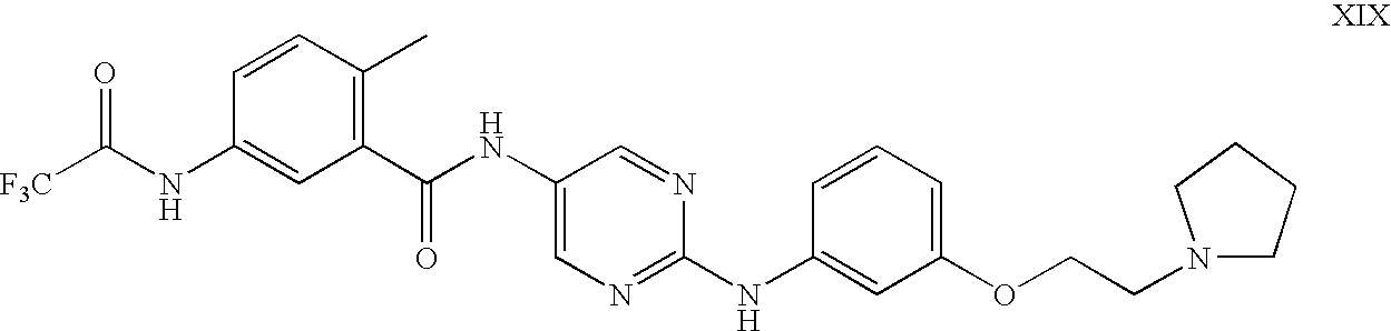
[F3C]C(NC1=CC(C(NC2=CN=C(NC3=CC(OCCN4CCCC4)=CC=C3)N=C2)=O)=C(C)C=C1)=O
